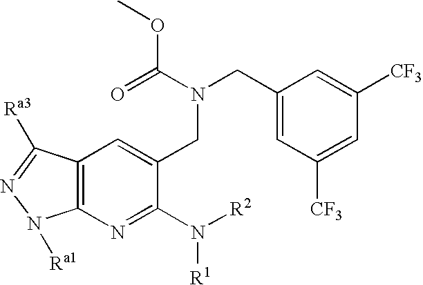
C12=C(N=C(N([R2])[R1])C(CN(CC3=CC([CF3])=CC([CF3])=C3)C(OC)=O)=C1)N([Ra1])N=C2[Ra3]
